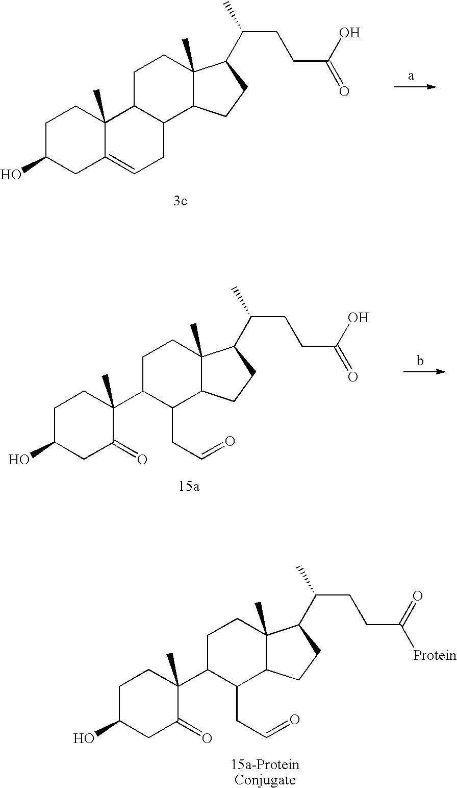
C1(CC=O)C2C(C)(CCC1C1(C)C(=O)CC(O)CC1)C(C(CCC(=O)[Protein])C)CC2.C12C3C(C)(CCC1C1(C)C(=CC2)CC(O)CC1)C(C(CCC(O)=O)C)CC3.C1(CC=O)C2C(C)(CCC1C1(C)C(=O)CC(O)CC1)C(C(CCC(O)=O)C)CC2
